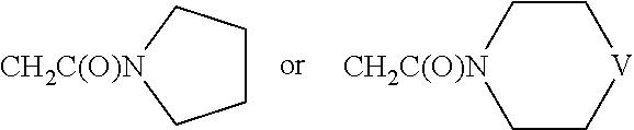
C1CC[CH2C(O)N]C1.C1C[CH2C(O)N]CC[V]1
